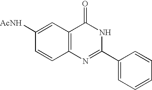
C12=C(C=C([AcNH])C=C1)C(=O)NC(C1=CC=CC=C1)=N2
